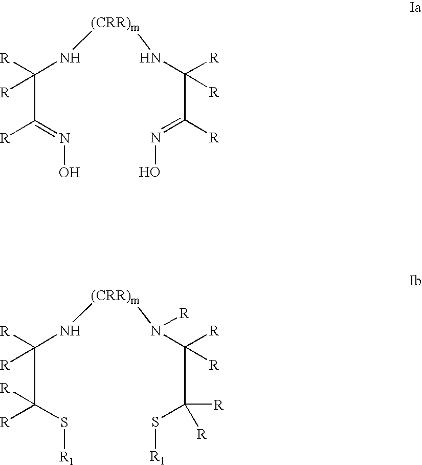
[(CRR)m](NC(C(=NO)[R])([R])[R])NC(C(=NO)[R])([R])[R].[(CRR)m](NC(C(S[R1])([R])[R])([R])[R])N(C(C(S[R1])([R])[R])([R])[R])[R]
